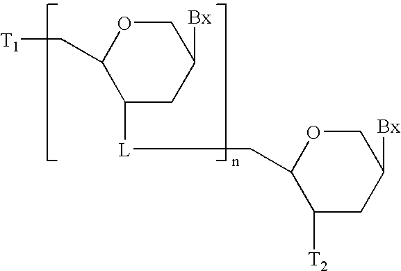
C1([L]CC2C([T2])CC([Bx])CO2)CC([Bx])COC1C[T1]
